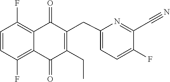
C1=CC(F)=C2C(=C1F)C(=O)C(CC1=CC=C(F)C(C#N)=N1)=C(CC)C2=O
